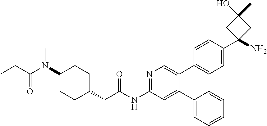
CN(C(CC)=O)C1CCC(CC(=O)NC2=NC=C(C3=CC=C(C4(N)CC(O)(C)C4)C=C3)C(C3=CC=CC=C3)=C2)CC1
